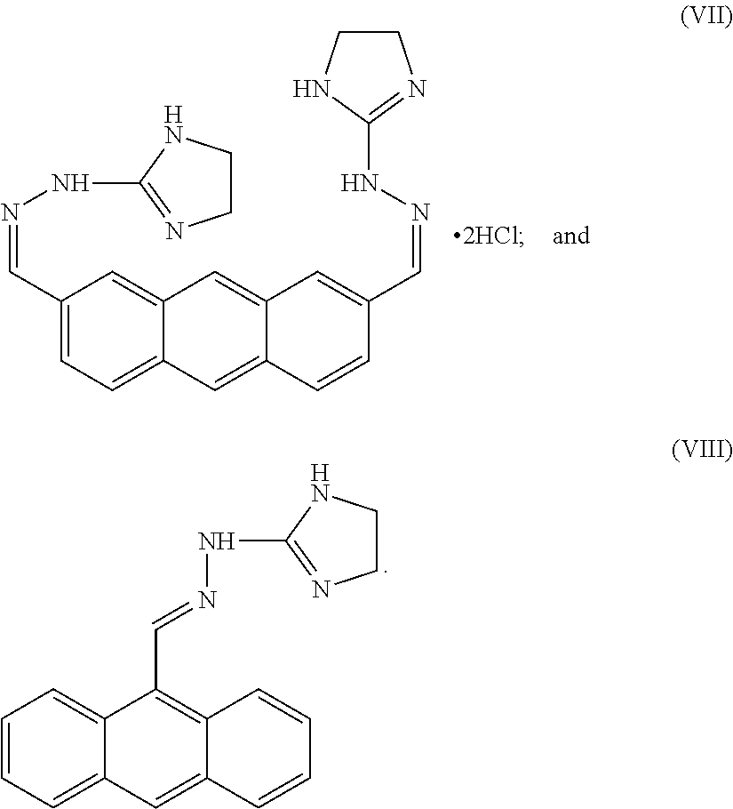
C1=CC=C2C(=C1)C(C=NNC1=NCCN1)=C1C(=C2)C=CC=C1.C1(C=NNC2=NCCN2)=CC=C2C(=C1)C=C1C(=C2)C=CC(C=NNC2=NCCN2)=C1
